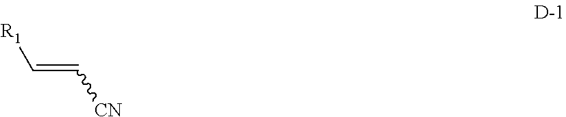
C(=C[CN])[R1]
